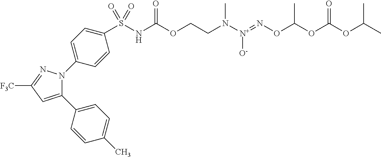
C1(C2=CC=C(C)C=C2)=CC([F3C])=NN1C1=CC=C(S(NC(OCCN([N+](=NOC(OC(OC(C)C)=O)C)[O-])C)=O)(=O)=O)C=C1
